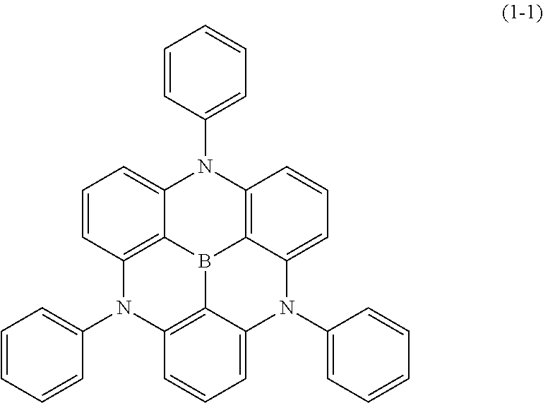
C1=CC2=C3C(=C1)N(C1=CC=CC=C1)C1=C4B3C3=C(N2C2=CC=CC=C2)C=CC=C3N(C2=CC=CC=C2)C4=CC=C1
